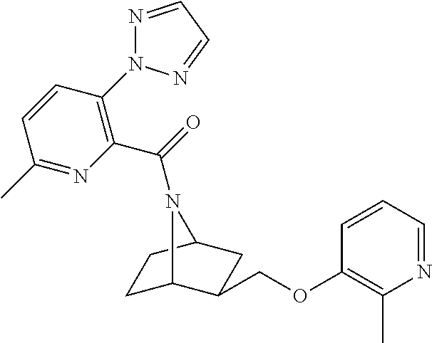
C1C2C(COC3=C(C)N=CC=C3)CC(C1)N2C(=O)C1=C(N2N=CC=N2)C=CC(C)=N1
